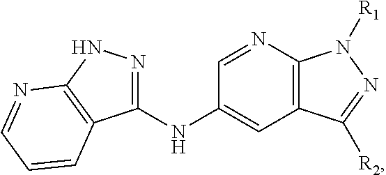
C12=C(N=CC(NC3=NNC4=C3C=CC=N4)=C1)N([R1])N=C2[R2]
